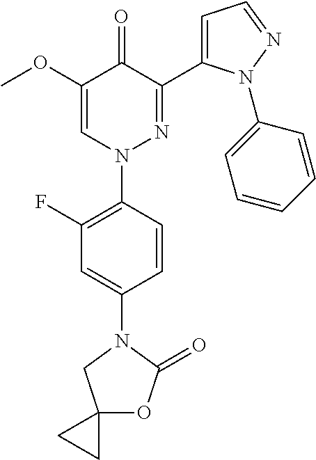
COC1=CN(C2=C(F)C=C(N3CC4(OC3=O)CC4)C=C2)N=C(C2=CC=NN2C2=CC=CC=C2)C1=O
